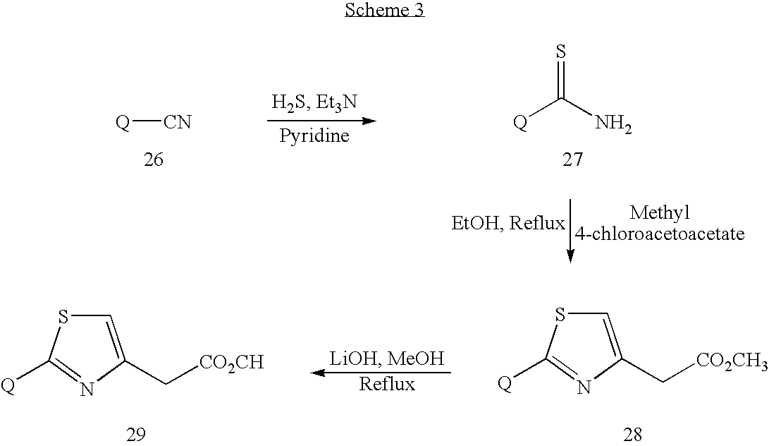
[Q][CN].[Q]C(N)=S.[Q]C1=NC(C[CO2CH3])=CS1.[Q]C1=NC(C[CO2CH])=CS1
